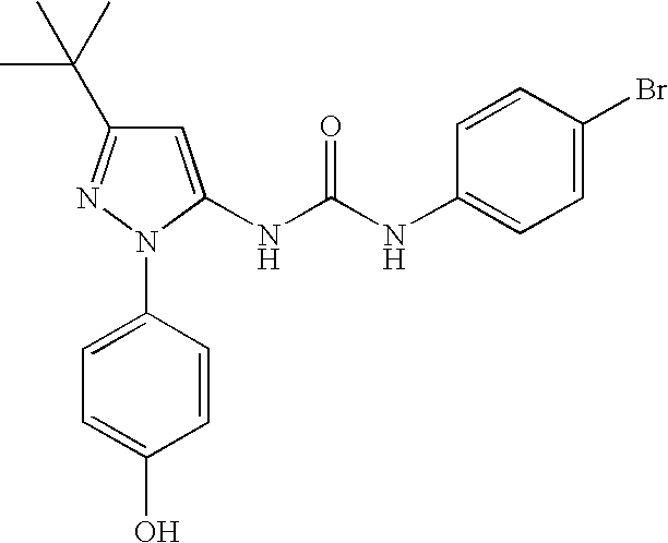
C1=C(O)C=CC(N2C(NC(NC3=CC=C(Br)C=C3)=O)=CC(C(C)(C)C)=N2)=C1
